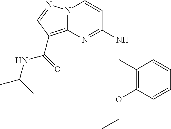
N12C(=C(C(=O)NC(C)C)C=N1)N=C(NCC1=C(OCC)C=CC=C1)C=C2
